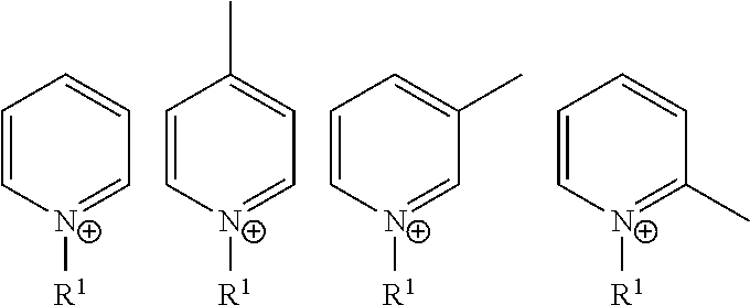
C1=C[N+]([R1])=CC=C1.C1=C[N+]([R1])=CC=C1C.C1=C[N+]([R1])=CC(C)=C1.C1=C[N+]([R1])=C(C)C=C1
